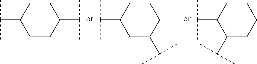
CC(C)C1CCCCC1C(C)C.CC(C)C1CCC(C(C)C)CC1.CC(C)C1CCCC(C(C)C)C1
